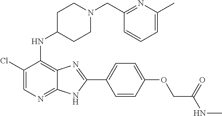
C1(Cl)=CN=C2C(=C1NC1CCN(CC3=NC(C)=CC=C3)CC1)N=C(C1=CC=C(OCC(NC)=O)C=C1)N2
